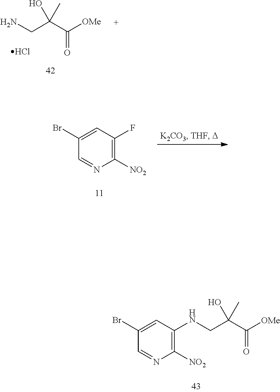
C1(Br)=CC(F)=C([NO2])N=C1.C1=NC([NO2])=C(NCC(C(=O)[OMe])(O)C)C=C1Br.C(C(=O)[OMe])(CN)(O)C.Cl
